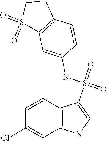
C1=CC2=C(C=C1Cl)NC=C2S(=O)(NC1=CC2=C(C=C1)CCS2(=O)=O)=O
